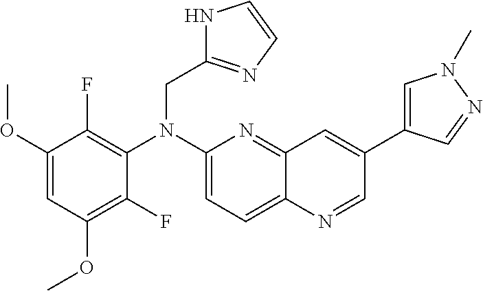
C1(N(CC2=NC=CN2)C2=C(F)C(OC)=CC(OC)=C2F)=CC=C2C(=N1)C=C(C1=CN(C)N=C1)C=N2
